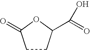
C1CC(C(=O)O)OC1=O
